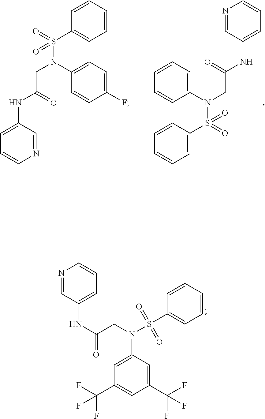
C1=C(S(N(CC(NC2=CC=CN=C2)=O)C2=CC=C(F)C=C2)(=O)=O)C=CC=C1.C1=C(S(N(CC(NC2=CC=CN=C2)=O)C2=CC=CC=C2)(=O)=O)C=CC=C1.C(C1=CC(N(CC(NC2=CC=CN=C2)=O)S(=O)(=O)C2=CC=CC=C2)=CC(C(F)(F)F)=C1)(F)(F)F
